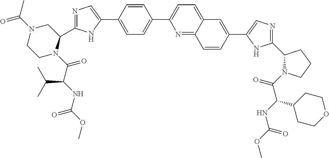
C1=C(C2=CN=C(C3N(C(C(NC(OC)=O)C(C)C)=O)CCN(C(C)=O)C3)N2)C=CC(C2=CC=C3C(=N2)C=CC(C2=CN=C(C4N(C(C(NC(OC)=O)C5CCOCC5)=O)CCC4)N2)=C3)=C1
